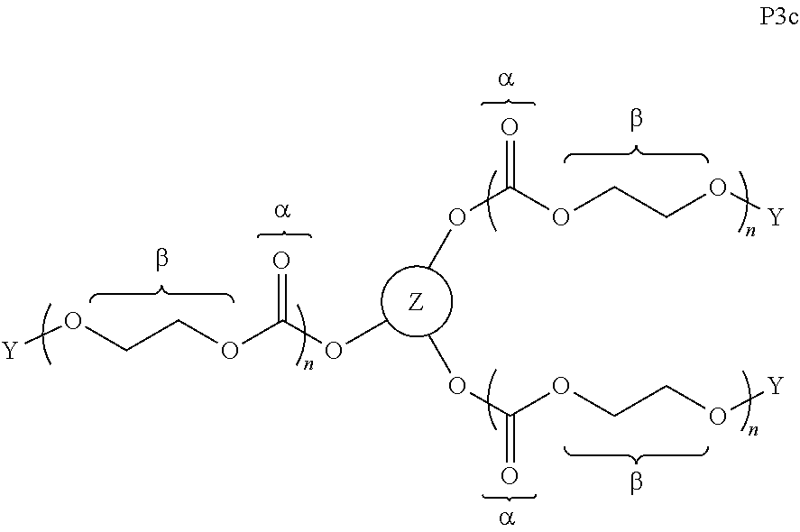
[Y]OCCOC(OC)=O.O(C(OCCO[Y])=O)C.O(C(OCCO[Y])=O)C
